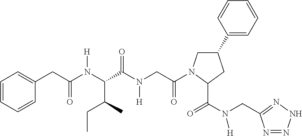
C1(C2=CC=CC=C2)CN(C(CN(C(C(N(C(CC2=CC=CC=C2)=O)[H])C(C)CC)=O)[H])=O)C(C(N(CC2=NNN=N2)[H])=O)C1
